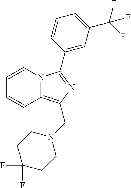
N12C(=C(CN3CCC(F)(F)CC3)N=C1C1=CC(C(F)(F)F)=CC=C1)C=CC=C2
